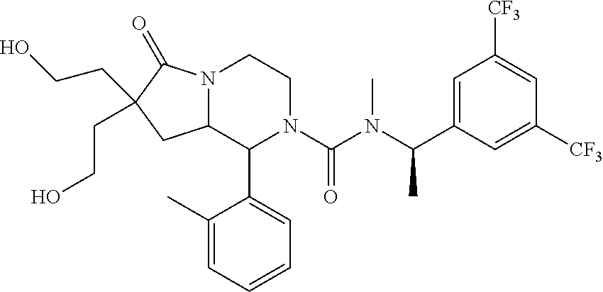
C12N(C(=O)C(CCO)(CCO)C1)CCN(C(N(C(C1=CC([CF3])=CC([CF3])=C1)C)C)=O)C2C1=CC=CC=C1C
